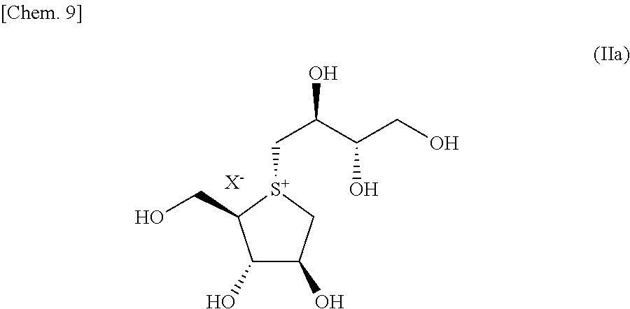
C1(O)C(O)C[S+](CC(C(CO)O)O)C1CO.[X-]
